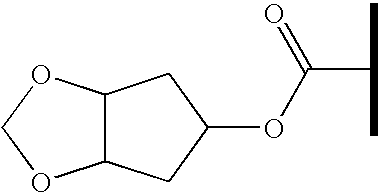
C12C(OCO1)CC(OC(C(C)C)=O)C2
